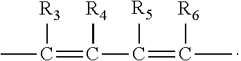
[R3]C(C)=C([R4])C(=C(C)[R6])[R5]
